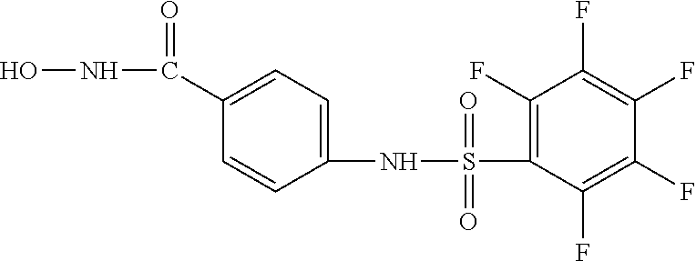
C1(C(NO)=O)=CC=C(NS(=O)(=O)C2=C(F)C(F)=C(F)C(F)=C2F)C=C1
